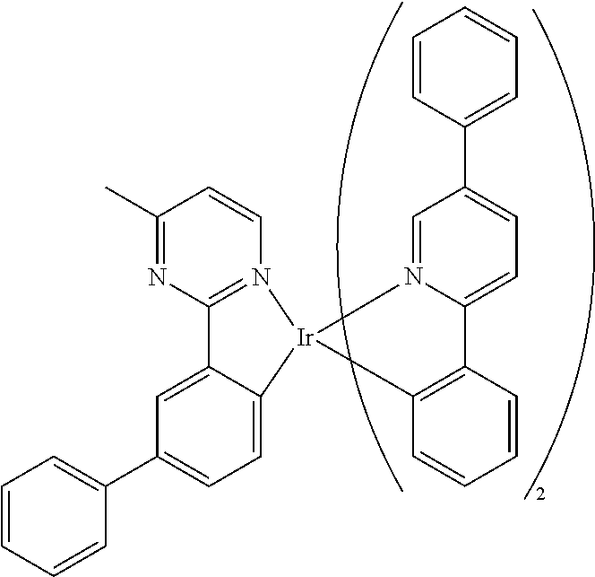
C1=CC=CC(C2=CC=C3C(=C2)C2=N(C=CC(C)=N2)[Ir]32N3=CC(C4=CC=CC=C4)=CC=C3C3=C2C=CC=C3)=C1
